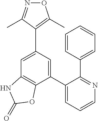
N1=C(C)C(C2=CC3=C(C(C4=CC=CN=C4C4=CC=CC=C4)=C2)OC(=O)N3)=C(C)O1
